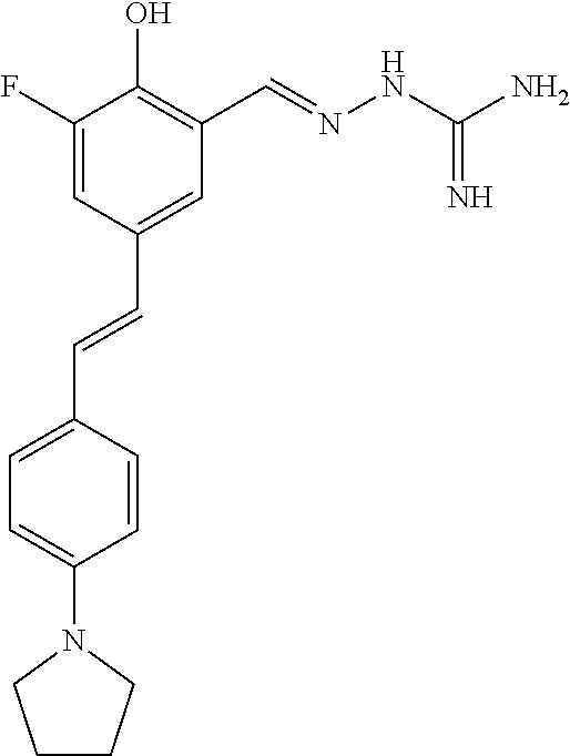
C1=C(F)C(O)=C(C=NNC(=N)N)C=C1C=CC1=CC=C(N2CCCC2)C=C1
